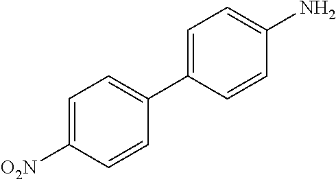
C1(C2=CC=C([O2N])C=C2)=CC=C(N)C=C1
